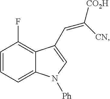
C1=CC=C2C(=C1F)C(C=C([CO2H])[CN])=CN2[Ph]
